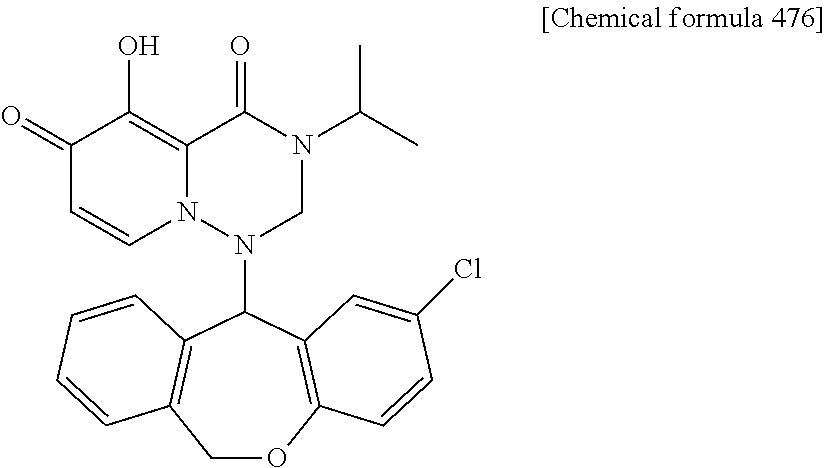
C1(=O)C=CN2C(=C1O)C(=O)N(C(C)C)CN2C1C2=C(COC3=C1C=C(Cl)C=C3)C=CC=C2
